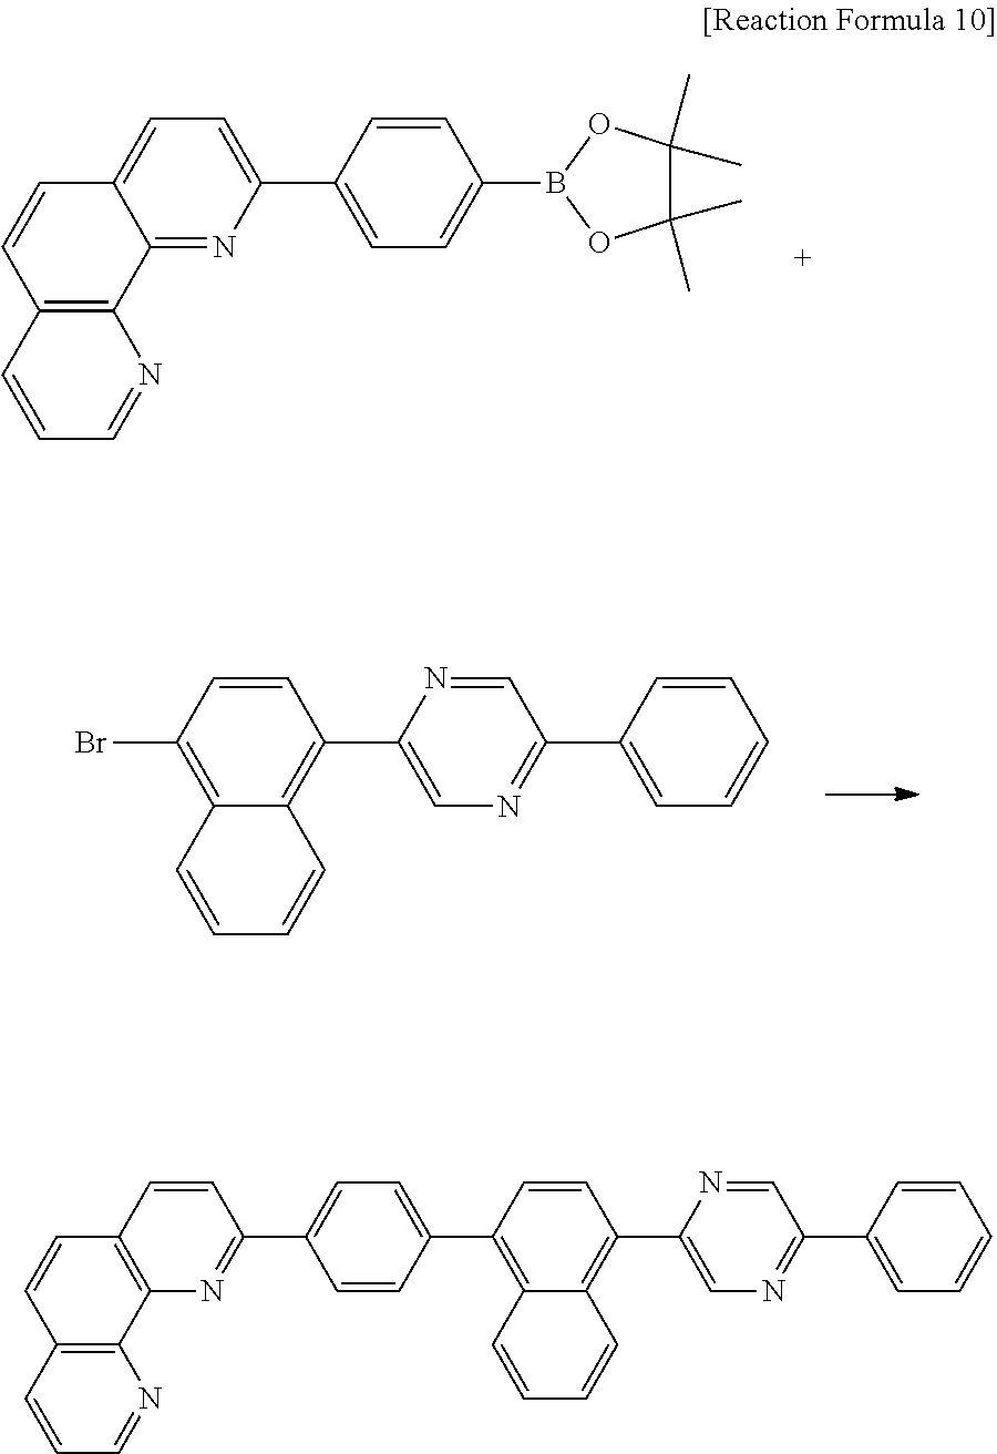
C12=NC(C3=CC=C(B4OC(C)(C)C(C)(C)O4)C=C3)=CC=C1C=CC1=C2N=CC=C1.C1=CC(C2=CN=C(C3=CC=CC=C3)C=N2)=C2C(=C1Br)C=CC=C2.C1=CC(C2=CN=C(C3=CC=CC=C3)C=N2)=C2C(=C1C1=CC=C(C3=NC4=C(C=C3)C=CC3=C4N=CC=C3)C=C1)C=CC=C2
